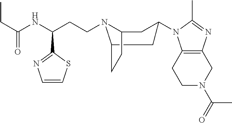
C1N(C(C)=O)CC2=C(C1)N(C1CC3N(CCC(C4=NC=CS4)NC(CC)=O)C(CC3)C1)C(C)=N2
